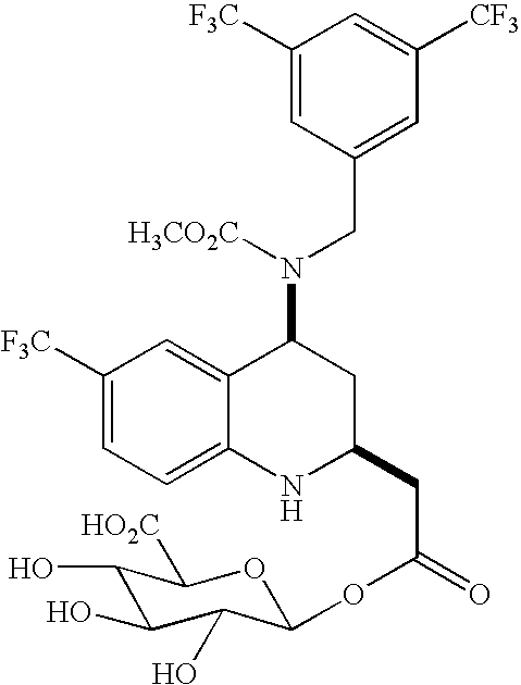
O1C(OC(CC2CC(N([H3CO2C])CC3=CC([CF3])=CC([F3C])=C3)C3=CC([F3C])=CC=C3N2)=O)C(O)C(O)C(O)C1[HO2C]
